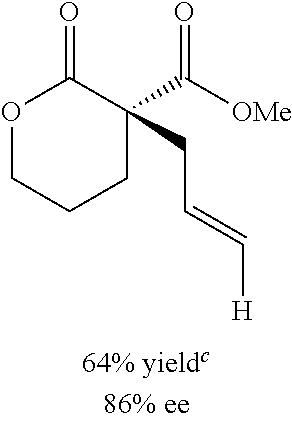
O1CCCC(C([OMe])=O)(CC=C[H])C1=O
